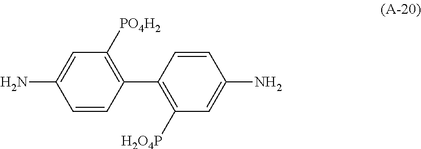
C1=CC(C2=C([H2O4P])C=C(N)C=C2)=C([PO4H2])C=C1N
